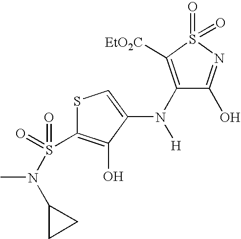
N(C1=C([EtO2C])S(=O)(=O)N=C1O)([H])C1=CSC(S(=O)(=O)N(C2CC2)C)=C1O
